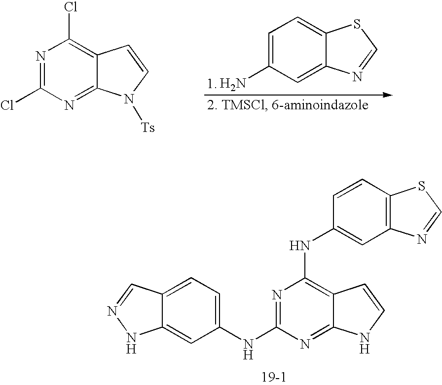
C12=CC=C(NC3=NC(NC4=CC5=C(C=C4)SC=N5)=C4C(=N3)NC=C4)C=C1NN=C2.NC1=CC=C2C(=C1)N=CS2.N1=C(Cl)N=C2C(=C1Cl)C=CN2[Ts]
